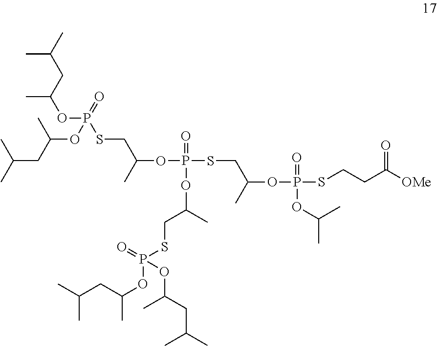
CC(OP(SCC(OP(SCC(OP(SCCC([OMe])=O)(=O)OC(C)C)C)(=O)OC(CSP(OC(CC(C)C)C)(=O)OC(CC(C)C)C)C)C)(=O)OC(CC(C)C)C)CC(C)C
